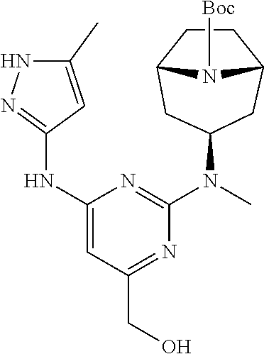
N(C1=NNC(C)=C1)C1=CC(CO)=NC(N(C)C2CC3CCC(C2)N3[Boc])=N1
